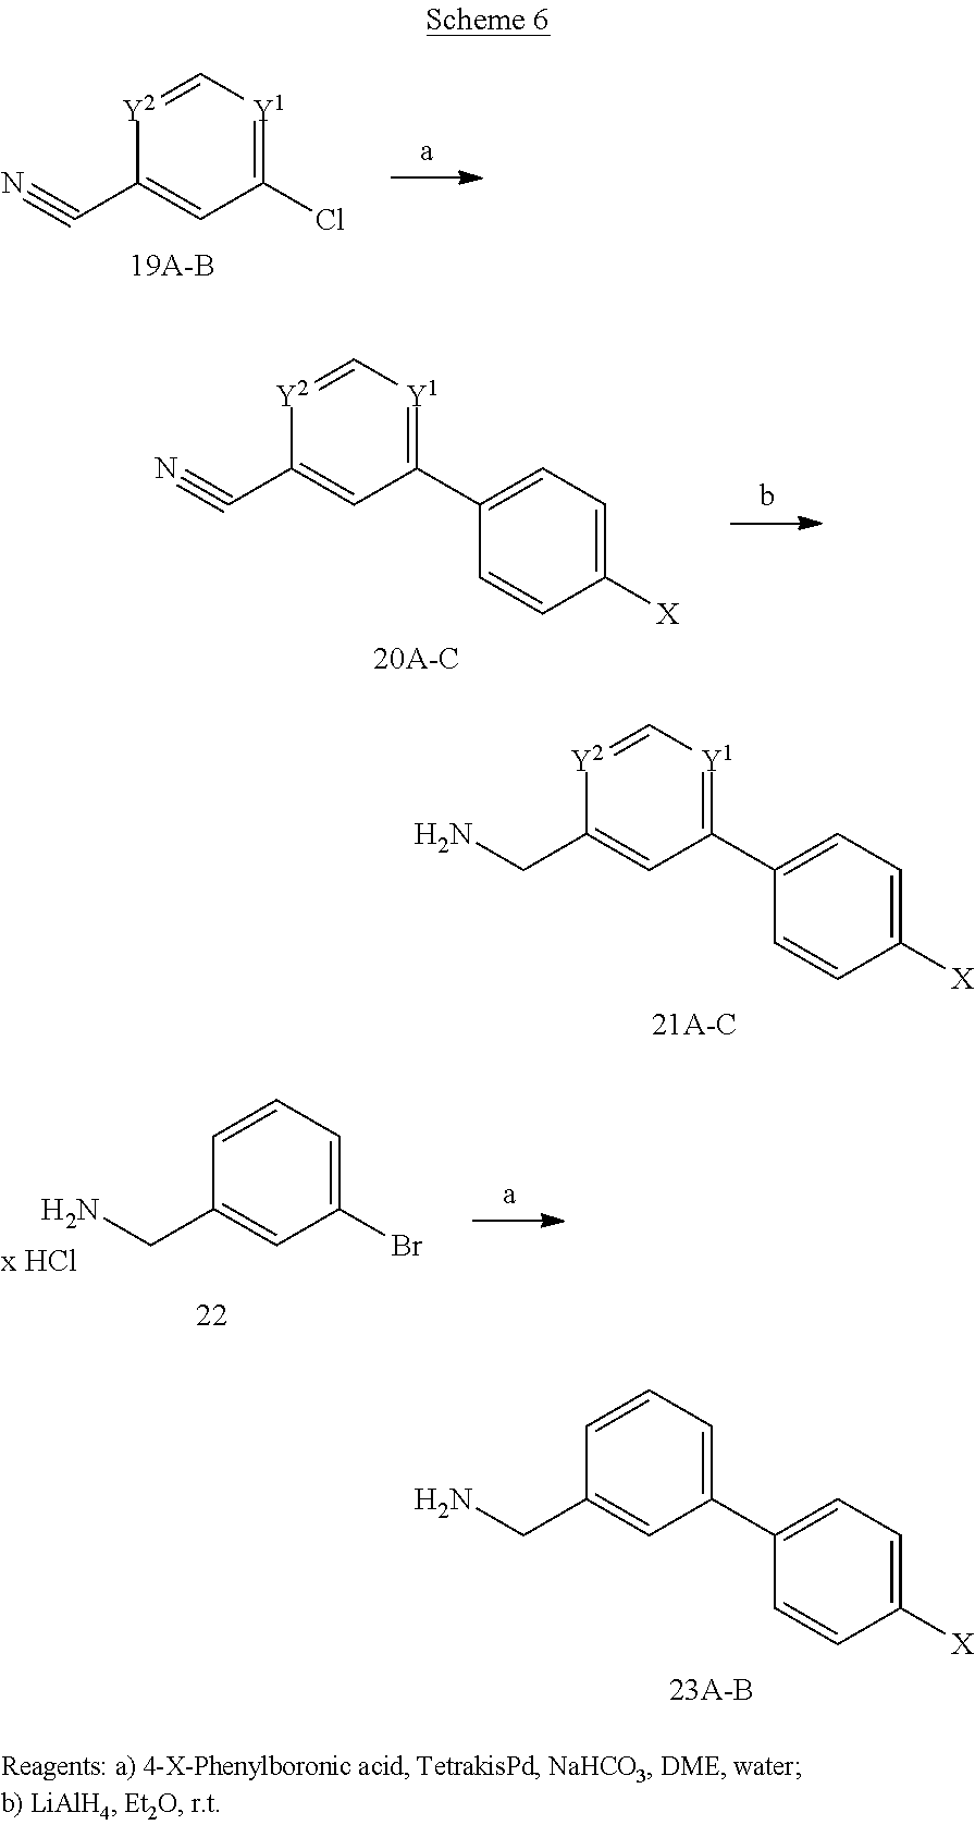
C1(Cl)=[Y1]C=[Y2]C(C#N)=C1.C1(C2=CC=C([X])C=C2)=[Y1]C=[Y2]C(C#N)=C1.C1(C2=CC=C([X])C=C2)=[Y1]C=[Y2]C(CN)=C1.C1(Br)=CC=CC(CN)=C1.C1(C2=CC=C([X])C=C2)=CC=CC(CN)=C1
